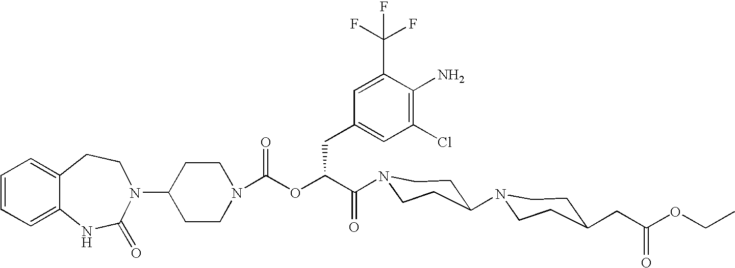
C12=CC=CC=C1NC(=O)N(C1CCN(C(OC(C(=O)N3CCC(N4CCC(CC(OCC)=O)CC4)CC3)CC3=CC(Cl)=C(N)C(C(F)(F)F)=C3)=O)CC1)CC2
